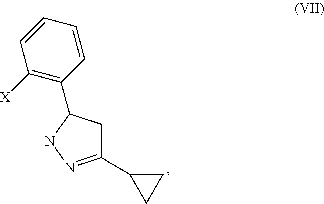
C1(C2CC2)=NNC(C2=C([X])C=CC=C2)C1
